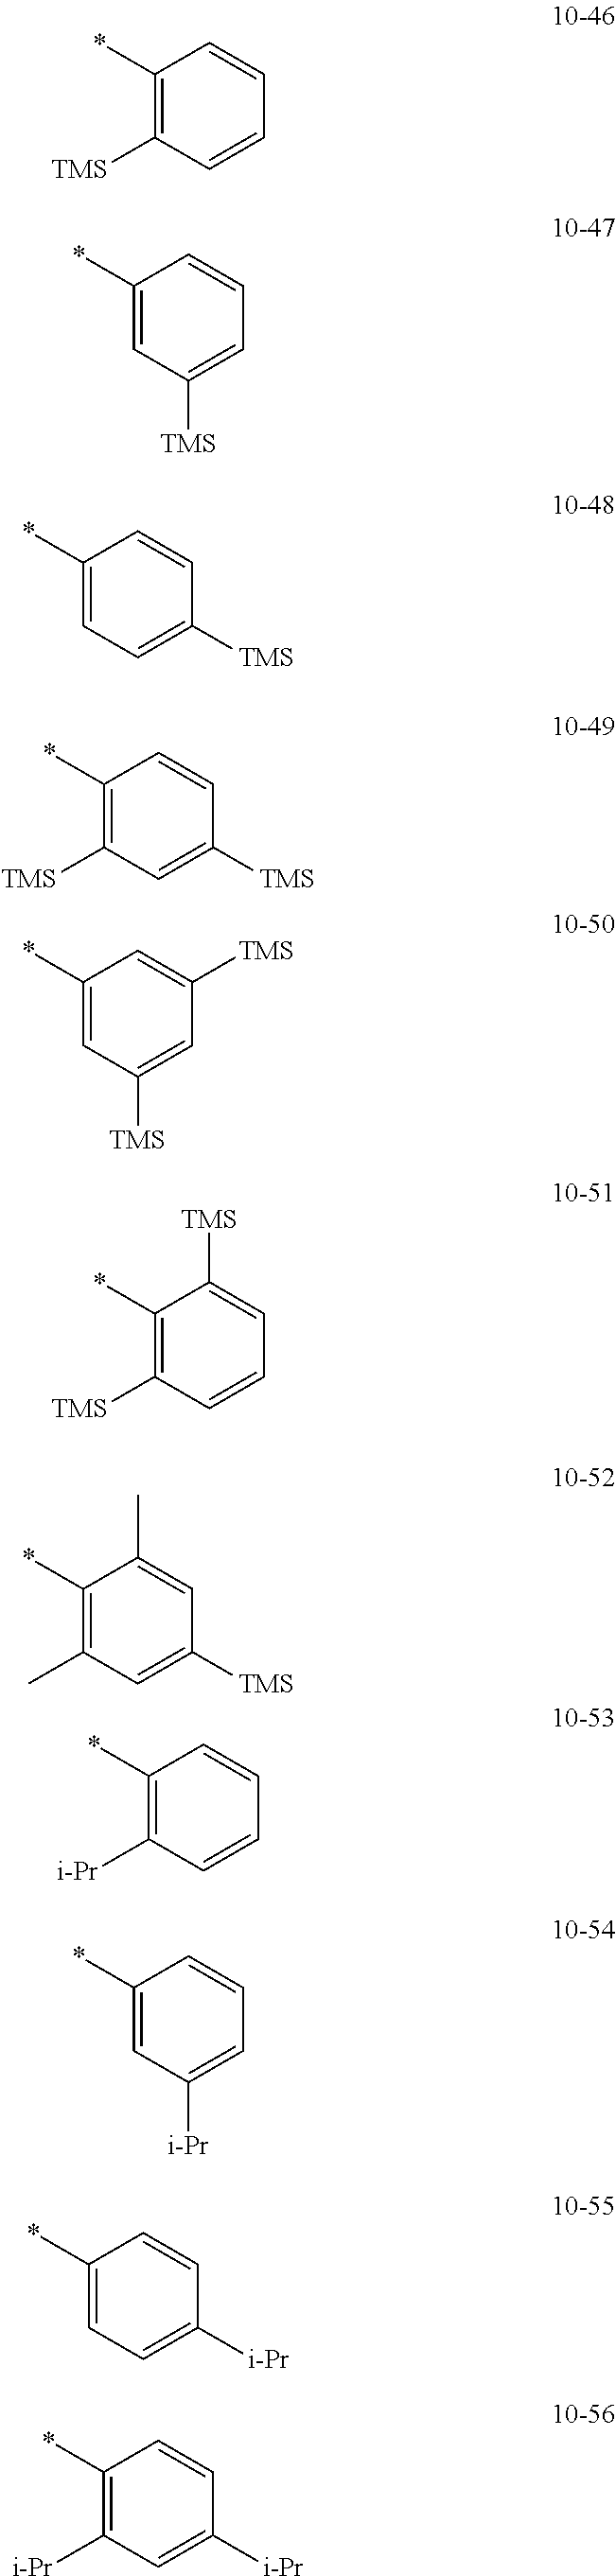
C1(*)=C([TMS])C=CC=C1.C1(*)=CC([TMS])=CC=C1.C1(*)=CC=C([TMS])C=C1.C1(*)=C([TMS])C=C([TMS])C=C1.C1(*)=CC([TMS])=CC([TMS])=C1.C1(*)=C([TMS])C=CC=C1[TMS].C1(*)=C(C)C=C([TMS])C=C1C.C1(*)=C([i-Pr])C=CC=C1.C1(*)=CC([i-Pr])=CC=C1.C1(*)=CC=C([i-Pr])C=C1.C1(*)=C([i-Pr])C=C([i-Pr])C=C1
